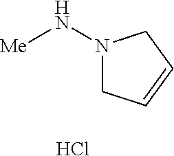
N1(N[Me])CC=CC1.Cl
